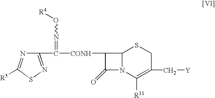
C1(C([CONH]C2C3N(C2=O)C([R11])=C(C[Y])CS3)=NO[R4])=NSC([R5])=N1
